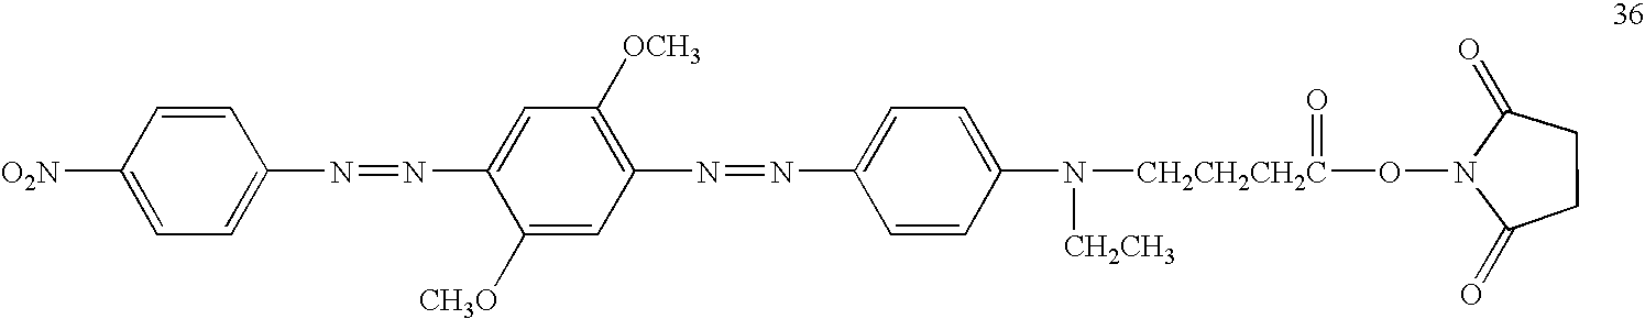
C1=CC(N=NC2=CC([OCH3])=C(N=NC3=CC=C(N([CH2CH2CH2C](ON4C(=O)CCC4=O)=O)[CH2CH3])C=C3)C=C2[CH3O])=CC=C1[O2N]
